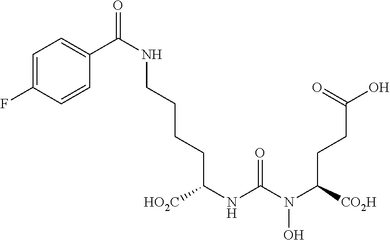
C1(F)=CC=C(C(NCCCCC(NC(N(C([CO2H])CCC(O)=O)O)=O)[HO2C])=O)C=C1
